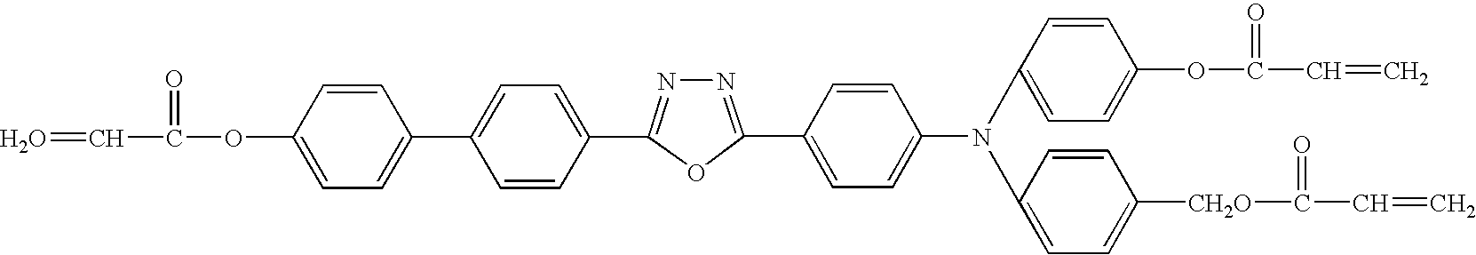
C1=C(C2=CC=C(OC(C=O)=O)C=C2)C=CC(C2=NN=C(C3=CC=C(N(C4=CC=C(OC(=O)C=C)C=C4)C4=CC=C([CH2O]C(=O)C=C)C=C4)C=C3)O2)=C1
